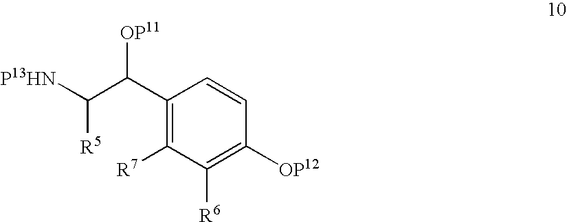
C1(C(C([P13HN])[R5])[OP11])=C([R7])C([R6])=C([OP12])C=C1
